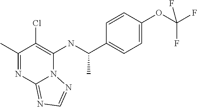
C1(C)=NC2=NC=NN2C(NC(C2=CC=C(OC(F)(F)F)C=C2)C)=C1Cl
